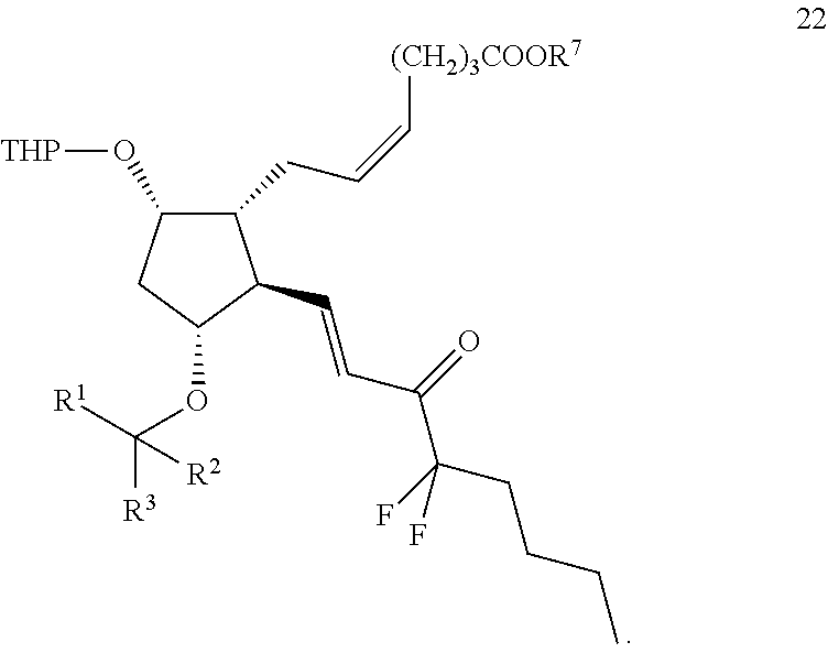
C1(O[THP])CC(OC([R3])([R1])[R2])C(C=CC(C(F)(CCCC)F)=O)C1CC=C[(CH2)3COOR7]
